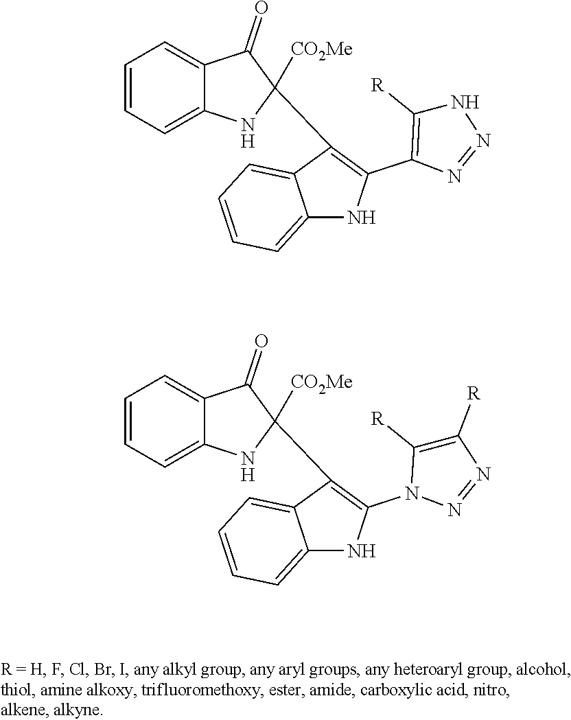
C1=CC=C2C(=C1)C(=O)C([CO2Me])(C1=C(C3=C([R])NN=N3)NC3=CC=CC=C31)N2.C1=CC=C2C(=C1)C(=O)C([CO2Me])(C1=C(N3C([R])=C([R])N=N3)NC3=CC=CC=C31)N2
